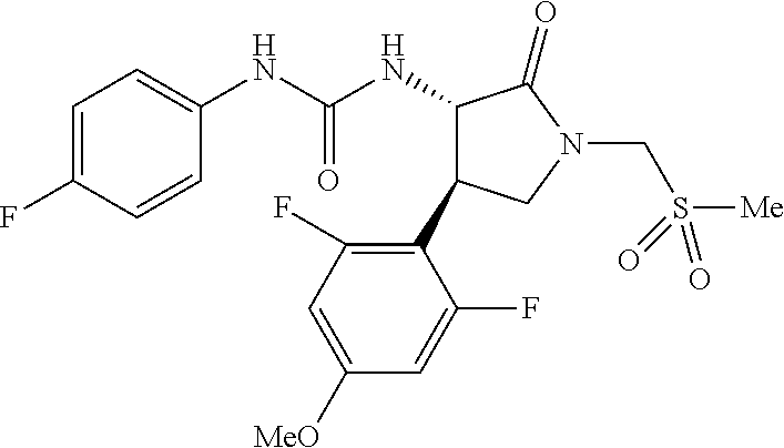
C1=C(F)C=CC(NC(NC2C(C3=C(F)C=C([OMe])C=C3F)CN(CS([Me])(=O)=O)C2=O)=O)=C1
